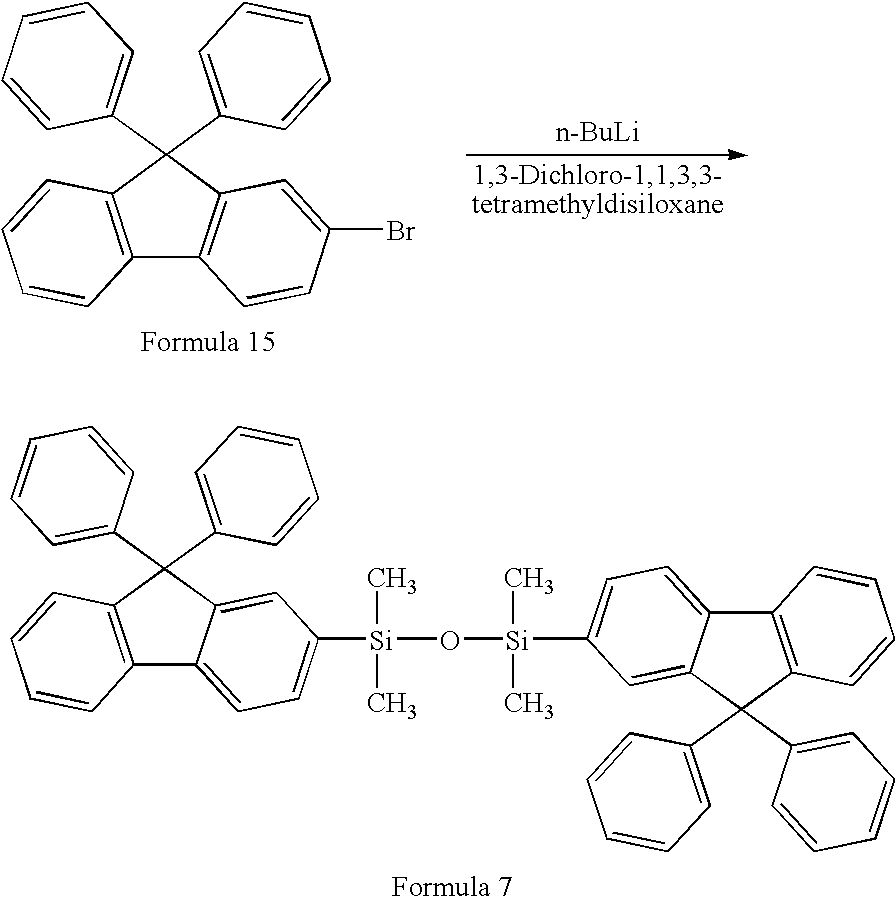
C1=C(C2(C3=CC=CC=C3)C3=C(C4=CC=C([Si](O[Si](C)(C)C5=CC=C6C7=C(C(C8=CC=CC=C8)(C8=CC=CC=C8)C6=C5)C=CC=C7)(C)C)C=C24)C=CC=C3)C=CC=C1.C1=C(C2(C3=CC=CC=C3)C3=C(C4=C2C=C(Br)C=C4)C=CC=C3)C=CC=C1.[n-BuLi]
